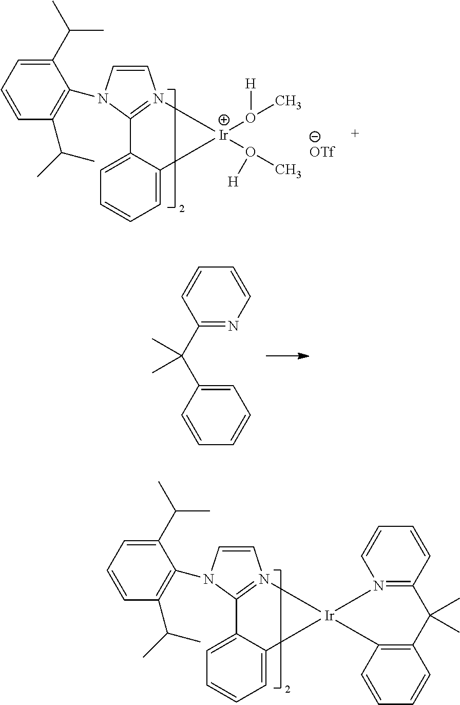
C1=C2C(=CC=C1)[Ir](O(C)[H])(O(C)[H])N1=C2N(C2=C(C(C)C)C=CC=C2C(C)C)C=C1.[OTf].C1(C(C2=CC=CC=C2)(C)C)=NC=CC=C1.C1=C2C(=CC=C1)[Ir]1(N3=C2N(C2=C(C(C)C)C=CC=C2C(C)C)C=C3)N2=C(C=CC=C2)C(C)(C)C2=C1C=CC=C2
